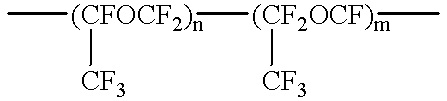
C[(CFOCF2)n]([(CF2OCF)m](C)[CF3])[CF3]
